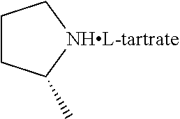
C1CC(C)[NHL-tartrate]C1
